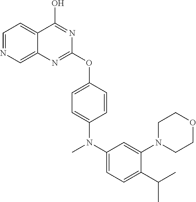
C1=NC=C2C(=C1)C(O)=NC(OC1=CC=C(N(C3=CC=C(C(C)C)C(N4CCOCC4)=C3)C)C=C1)=N2
